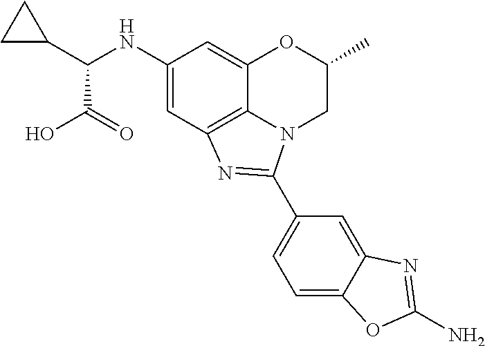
C1(NC(C2CC2)C(O)=O)=CC2=C3C(=C1)OC(C)CN3C(C1=CC=C3C(=C1)N=C(N)O3)=N2
